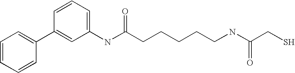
N(C1=CC=CC(C2=CC=CC=C2)=C1)C(CCCCCNC(CS)=O)=O
